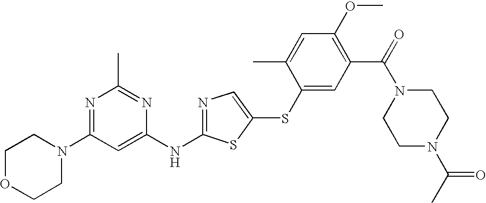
N1=C(N2CCOCC2)C=C(NC2=NC=C(SC3=CC(C(=O)N4CCN(C(C)=O)CC4)=C(OC)C=C3C)S2)N=C1C
